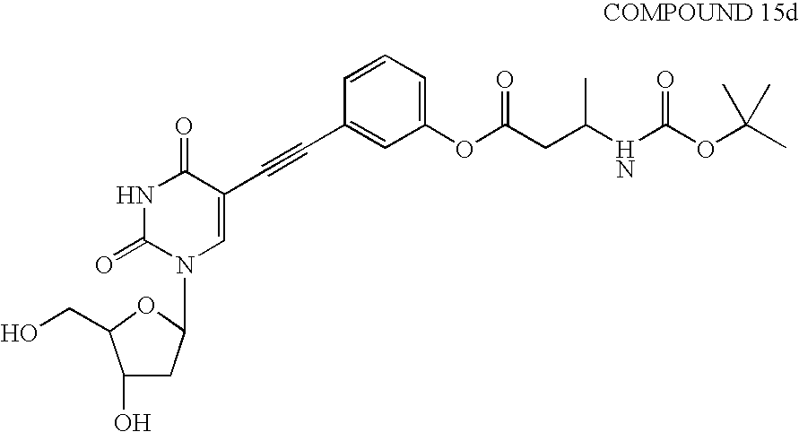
C1(O)CC(N2C=C(C#CC3=CC(OC(CC(NC(OC(C)(C)C)=O)C)=O)=CC=C3)C(=O)NC2=O)OC1CO
